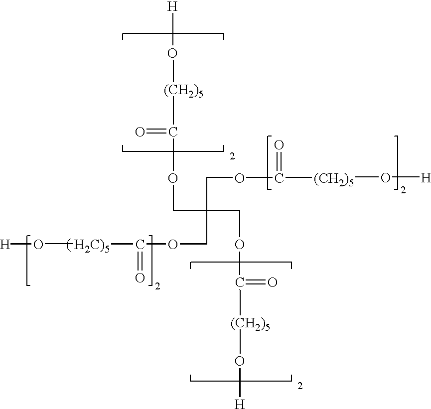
O([(CH2)5]C(=O)OCC(COC(=O)[(CH2)5]O[H])(COC([H2C)5]O[H])=O)COC([(CH2)5]O[H])=O)[H]
